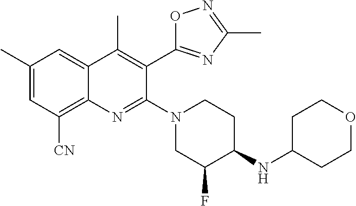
C1(C)=CC([CN])=C2C(=C1)C(C)=C(C1=NC(C)=NO1)C(N1CCC(NC3CCOCC3)C(F)C1)=N2
